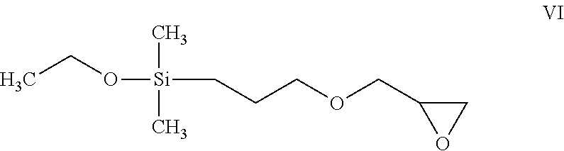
C(CCOCC1OC1)[Si](C)(C)OCC
